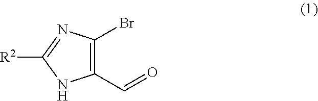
C1(C=O)=C(Br)N=C([R2])N1
